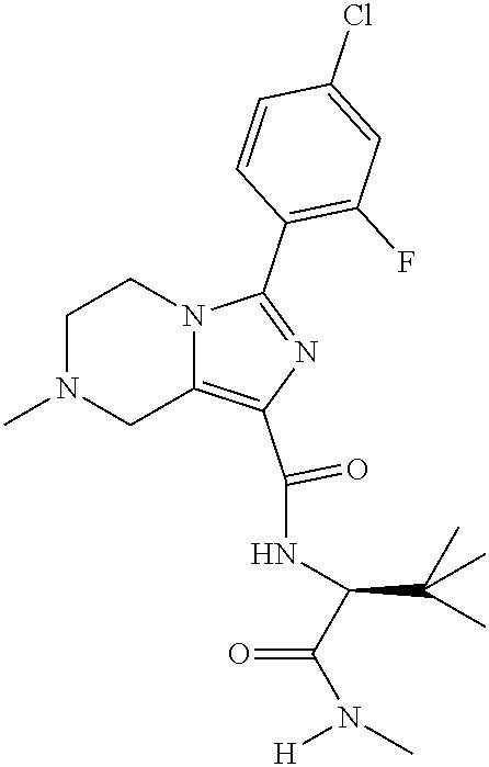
C1N(C)CC2=C(C(NC(C(N([H])C)=O)C(C)(C)C)=O)N=C(C3=C(F)C=C(Cl)C=C3)N2C1
